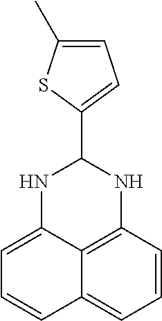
C12=C3C=CC=C1C=CC=C2NC(C1=CC=C(C)S1)N3
